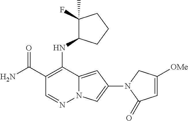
O=C(C1=C(NC2C(F)(C)CCC2)C2=CC(N3C(=O)C=C([OMe])C3)=CN2N=C1)N
